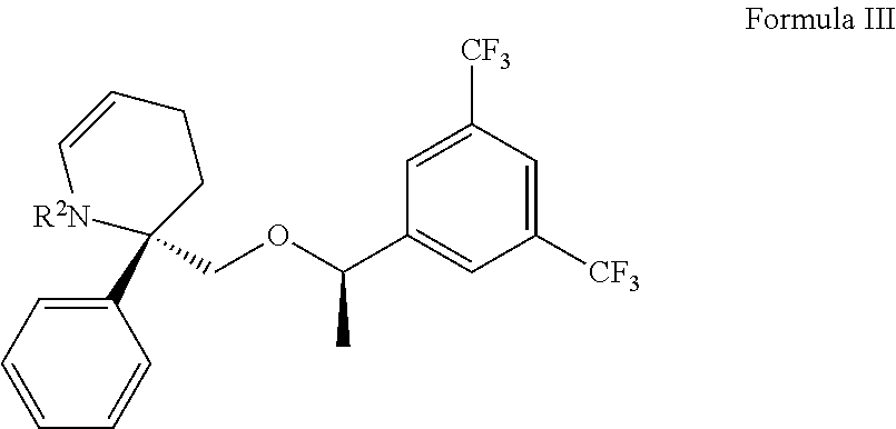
C1(C2(COC(C3=CC([CF3])=CC([CF3])=C3)C)CCC=C[R2N]2)=CC=CC=C1
